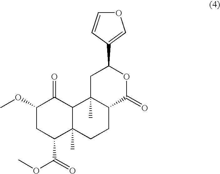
C1(OC)CC(C(=O)OC)C2(C)C(C1=O)C1(C)C(CC2)C(=O)OC(C2=COC=C2)C1
